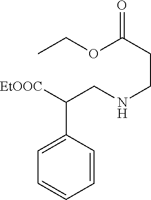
C1=CC(C([EtOOC])CNCCC(=O)OCC)=CC=C1
